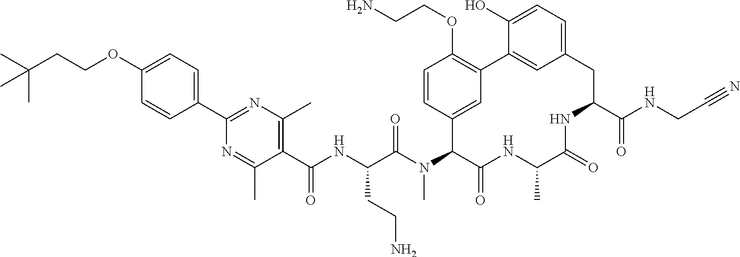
C1(C(NC(C(N(C2C(=O)NC(C)C(=O)NC(C(NCC#N)=O)CC3=CC=C(O)C(=C3)C3=C(OCCN)C=CC2=C3)C)=O)CCN)=O)=C(C)N=C(C2=CC=C(OCCC(C)(C)C)C=C2)N=C1C
